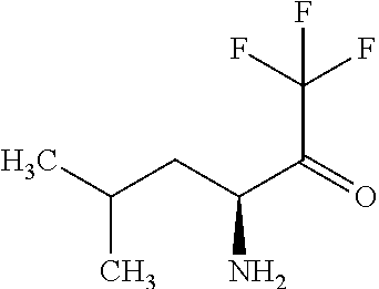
C(N)(C(C(F)(F)F)=O)CC(C)C
